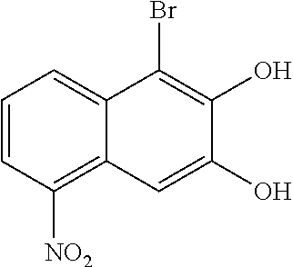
C1=CC([NO2])=C2C(=C1)C(Br)=C(O)C(O)=C2
